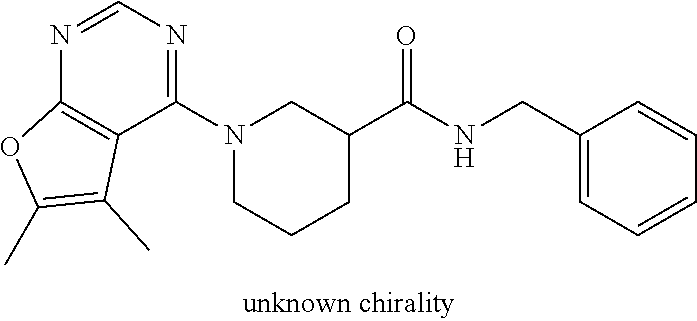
C(C1=CC=CC=C1)NC(C1CN(C2=NC=NC3=C2C(C)=C(C)O3)CCC1)=O
